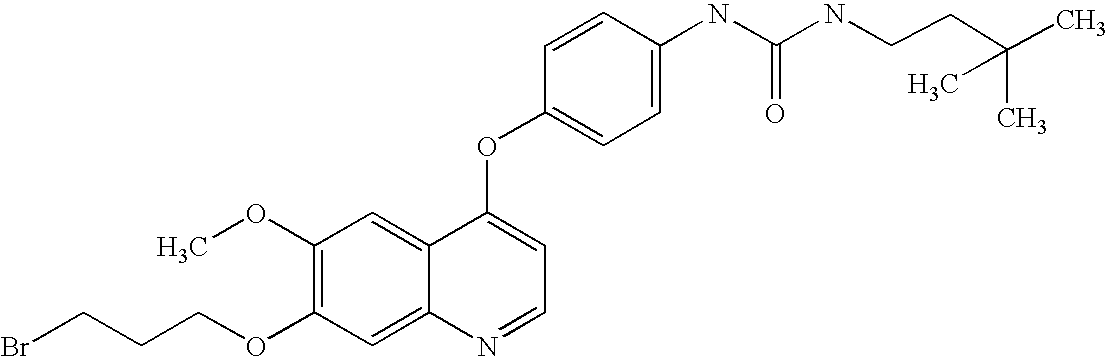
C1=CC(OC2=CC=NC3=CC(OCCCBr)=C(OC)C=C23)=CC=C1NC(=O)NCCC(C)(C)C
